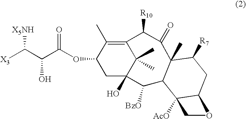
C12=C(C)C(OC(C(C([X3])[X5NH])O)=O)CC(O)(C1(C)C)C([BzO])C1C(C)(C(=O)C2[R10])C([R7])CC2C1([AcO])CO2
